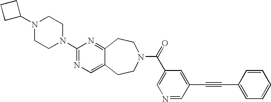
C1(N2CCN(C3=NC=C4C(=N3)CCN(C(=O)C3=CN=CC(C#CC5=CC=CC=C5)=C3)CC4)CC2)CCC1
